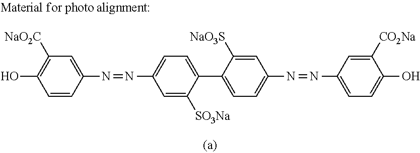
C1=CC(N=NC2=CC=C(C3=CC=C(N=NC4=CC=C(O)C([CO2Na])=C4)C=C3[NaO3S])C([SO3Na])=C2)=CC([NaO2C])=C1O
